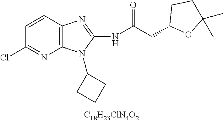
C1=CC2=C(N=C1Cl)N(C1CCC1)C(NC(CC1OC(C)(C)CC1)=O)=N2.[C18H23ClN4O2]
